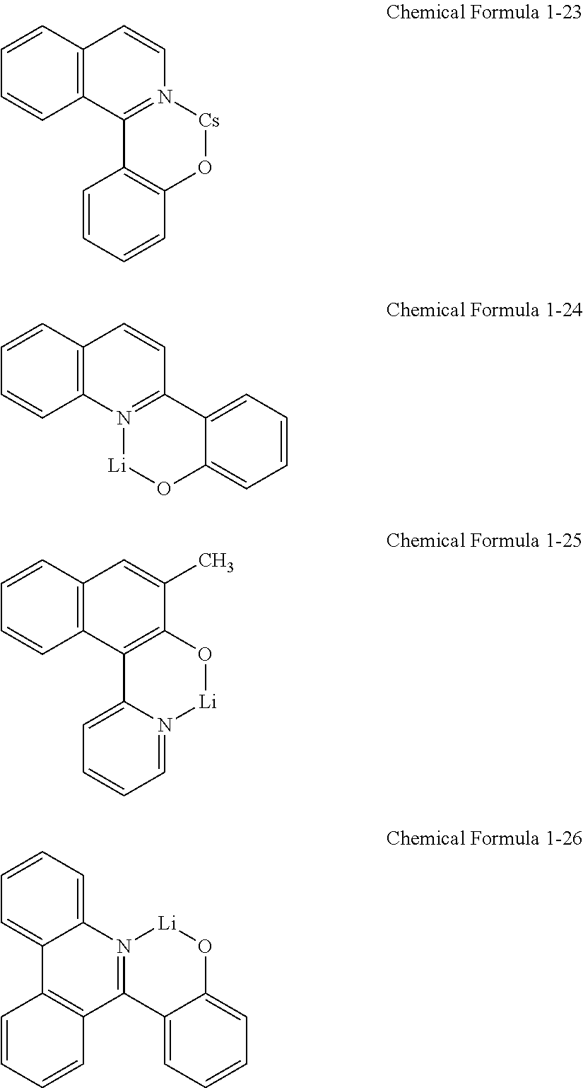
C1=CC=CC2=C1C=CC1=N2[Li]OC2=CC=CC=C21.C1=CC=CC2=C1C=CN1=C2C2=C(O[Cs]1)C=CC=C2.C1=CC=CC2=C1C=C(C)C1=C2C2=CC=CC=N2[Li]O1.C1=CC=C2C(=C1)N1=C(C3=C2C=CC=C3)C2=CC=CC=C2O[Li]1
